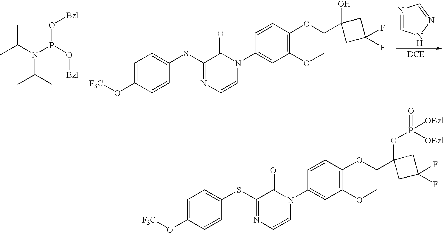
C(N(P(O[Bzl])O[Bzl])C(C)C)(C)C.C1=C(O[F3C])C=CC(SC2=NC=CN(C3=CC(OC)=C(OCC4(O)CC(F)(F)C4)C=C3)C2=O)=C1.N1=CNN=C1.C1=C(O[F3C])C=CC(SC2=NC=CN(C3=CC(OC)=C(OCC4(OP(=O)([OBzl])[OBzl])CC(F)(F)C4)C=C3)C2=O)=C1
